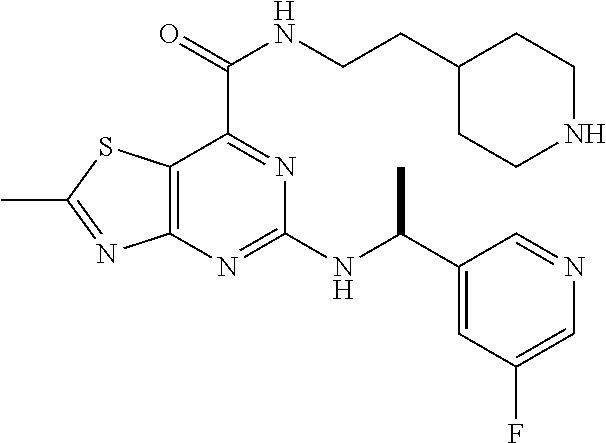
C12=C(N=C(NC(C3=CC(F)=CN=C3)C)N=C1C(=O)NCCC1CCNCC1)N=C(C)S2
